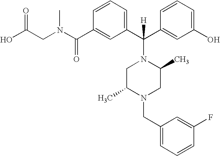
C1(C(N(CC(O)=O)C)=O)=CC(C(C2=CC(O)=CC=C2)([H])N2CC(C)N(CC3=CC=CC(F)=C3)CC2C)=CC=C1
